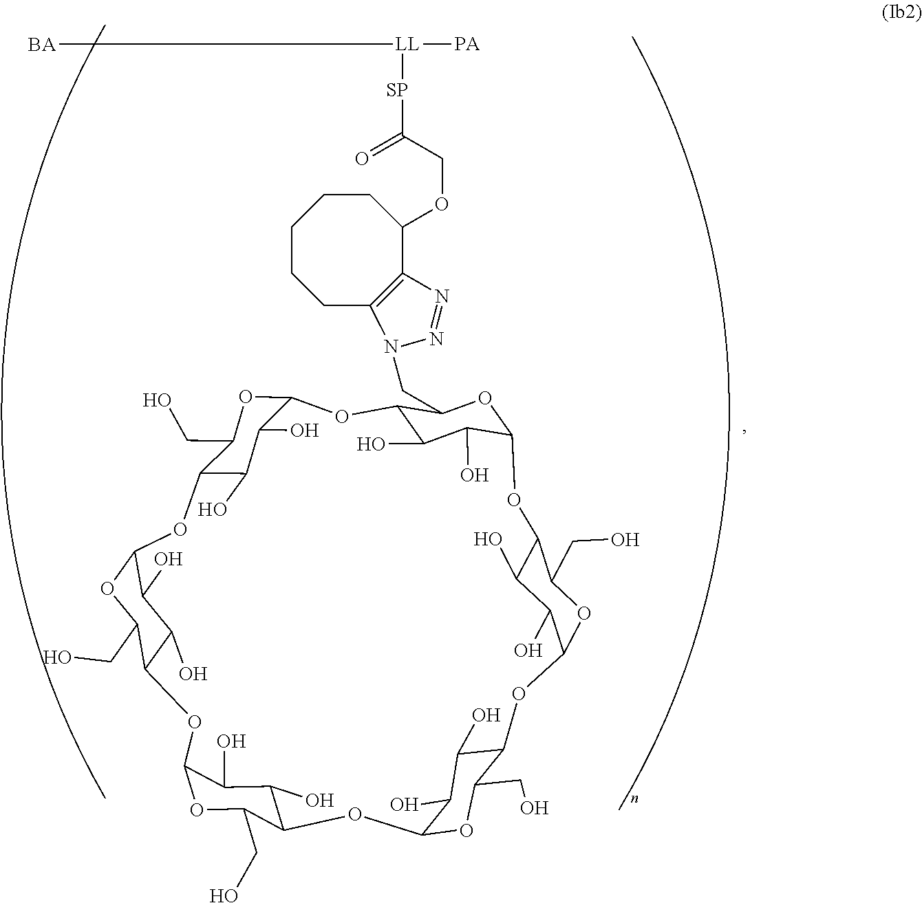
[LL]([PA])([SP]C(=O)COC1C2=C(CCCCC1)N(CC1C3C(O)C(O)C(O1)OC1C(O)C(O)C(OC1CO)OC1C(O)C(O)C(OC1CO)OC1C(O)C(O)C(OC1CO)OC1C(O)C(O)C(OC1CO)OC1C(O)C(O)C(O3)OC1CO)N=N2)[BA]
